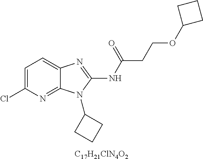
C1=C(Cl)N=C2C(=C1)N=C(NC(CCOC1CCC1)=O)N2C1CCC1.[C17H21ClN4O2]
